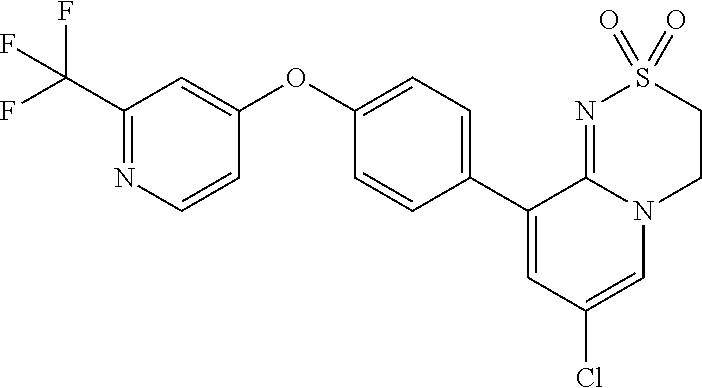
C1(OC2=CC(C(F)(F)F)=NC=C2)=CC=C(C2=CC(Cl)=CN3C2=NS(=O)(=O)CC3)C=C1
